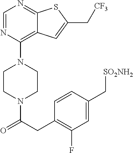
C1CN(C(CC2=C(F)C=C(C[SO2NH2])C=C2)=O)CCN1C1=C2C(=NC=N1)SC(C[CF3])=C2
